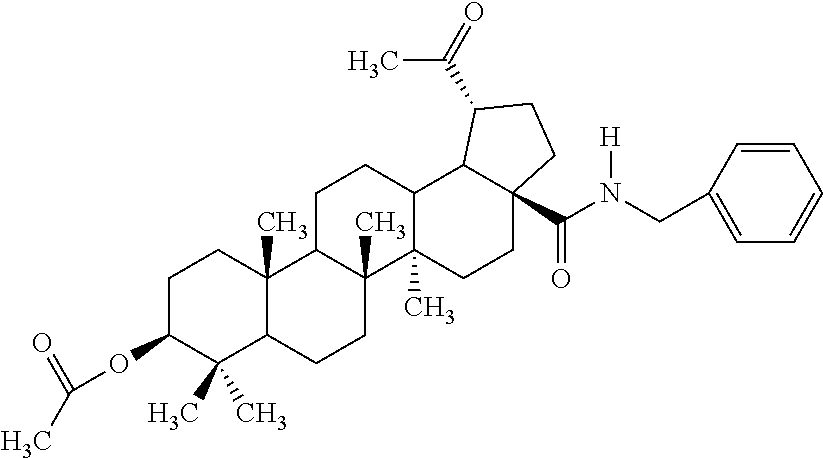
C1C(OC(=O)C)C(C)(C)C2C(C)(C1)C1C(C)(CC2)C2(C)C(CC1)C1C(C(N(CC3=CC=CC=C3)[H])=O)(CC2)CCC1C(=O)C
